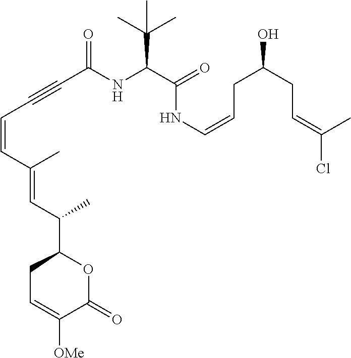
C1C=C([OMe])C(=O)OC1C(C=C(C=CC#CC(NC(C(=O)NC=CCC(O)CC=C(Cl)C)C(C)(C)C)=O)C)C
